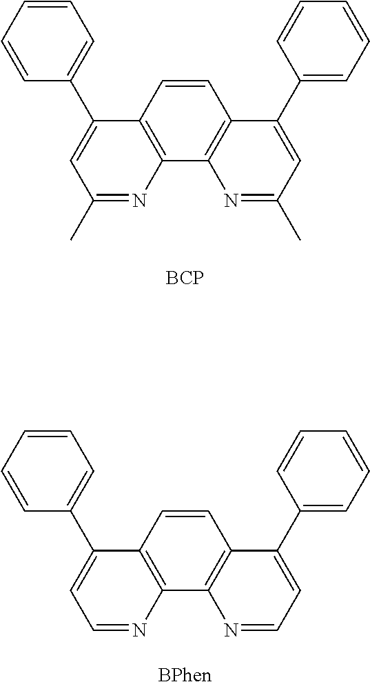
C1=CC2=C(C3=C1C(C1=CC=CC=C1)=CC(C)=N3)N=C(C)C=C2C1=CC=CC=C1.[BCP].C1=CC2=C(C3=C1C(C1=CC=CC=C1)=CC=N3)N=CC=C2C1=CC=CC=C1.[BPhen]
